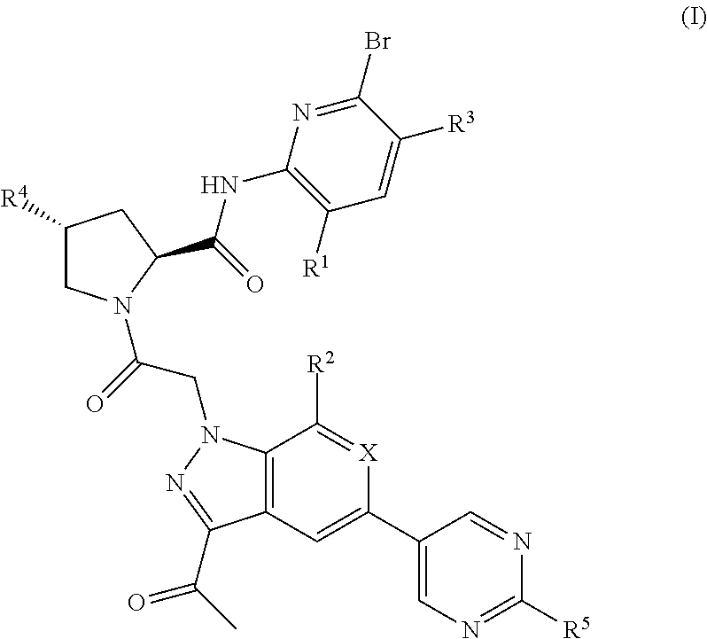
C1(C2=CC3=C(C([R2])=[X]2)N(CC(N2CC([R4])CC2C(NC2=C([R1])C=C([R3])C(Br)=N2)=O)=O)N=C3C(C)=O)=CN=C([R5])N=C1
